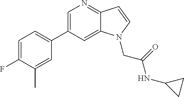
C1=C(C2=CC=C(F)C(C)=C2)C=C2C(=N1)C=CN2CC(NC1CC1)=O
